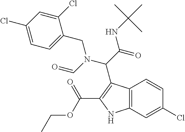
O=CN(C(C(=O)NC(C)(C)C)C1=C(C(OCC)=O)NC2=C1C=CC(Cl)=C2)CC1=CC=C(Cl)C=C1Cl
